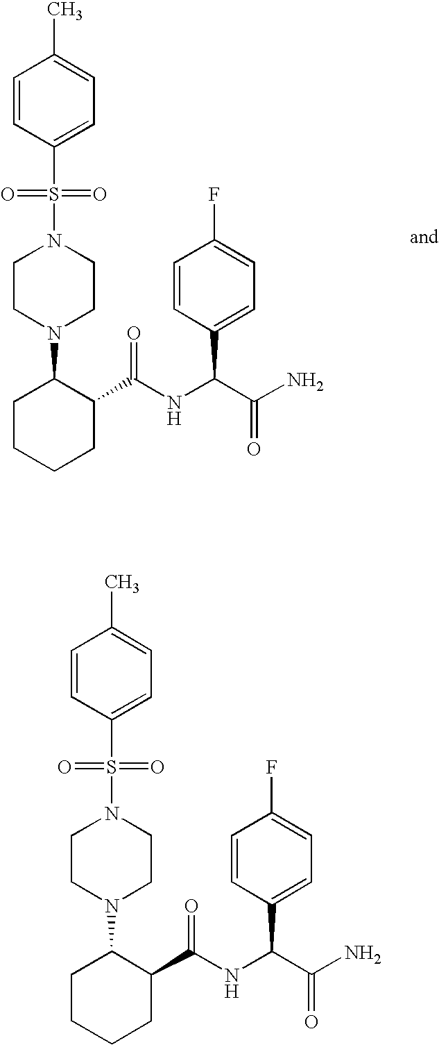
S(N1CCN(C2CCCCC2C(NC(C(N)=O)C2=CC=C(F)C=C2)=O)CC1)(=O)(=O)C1=CC=C(C)C=C1.S(N1CCN(C2CCCCC2C(NC(C(N)=O)C2=CC=C(F)C=C2)=O)CC1)(=O)(=O)C1=CC=C(C)C=C1
